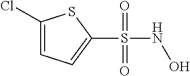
C1(S(NO)(=O)=O)=CC=C(Cl)S1
